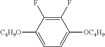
C1=C([C4H9O])C(F)=C(F)C([OC4H9])=C1
